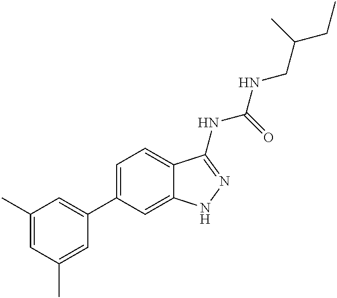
C1(C)=CC(C)=CC(C2=CC=C3C(=C2)NN=C3NC(NCC(CC)C)=O)=C1
